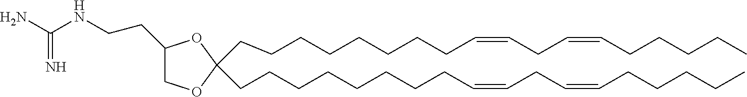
C1OC(CCCCCCCCC=CCC=CCCCCC)(CCCCCCCCC=CCC=CCCCCC)OC1CCNC(N)=N
